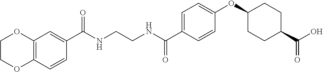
C1(C(NCCNC(C2=CC=C(OC3CCC(C(O)=O)CC3)C=C2)=O)=O)=CC2=C(C=C1)OCCO2
